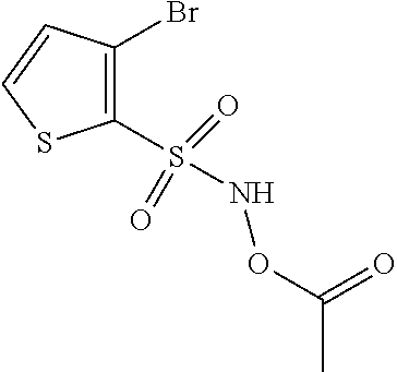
C1(Br)=C(S(NOC(=O)C)(=O)=O)SC=C1
